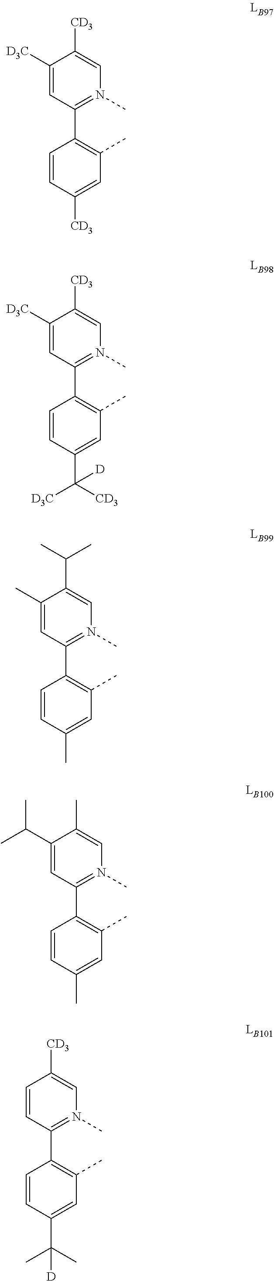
C1([D3C])=CC(C2=C(C)C=C([CD3])C=C2)=N(C)C=C1[CD3].C1([D3C])=CC(C2=C(C)C=C(C([CD3])([D3C])[D])C=C2)=N(C)C=C1[CD3].C1(C)=CC(C2=C(C)C=C(C)C=C2)=N(C)C=C1C(C)C.C1(C(C)C)=CC(C2=C(C)C=C(C)C=C2)=N(C)C=C1C.C1=CC(C2=C(C)C=C(C(C)(C)[D])C=C2)=N(C)C=C1[CD3]
